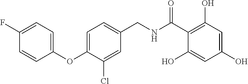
C1(CNC(C2=C(O)C=C(O)C=C2O)=O)=CC=C(OC2=CC=C(F)C=C2)C(Cl)=C1
